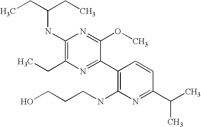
CCC(CC)NC1=C(CC)N=C(C2=C(NCCCO)N=C(C(C)C)C=C2)C(OC)=N1
